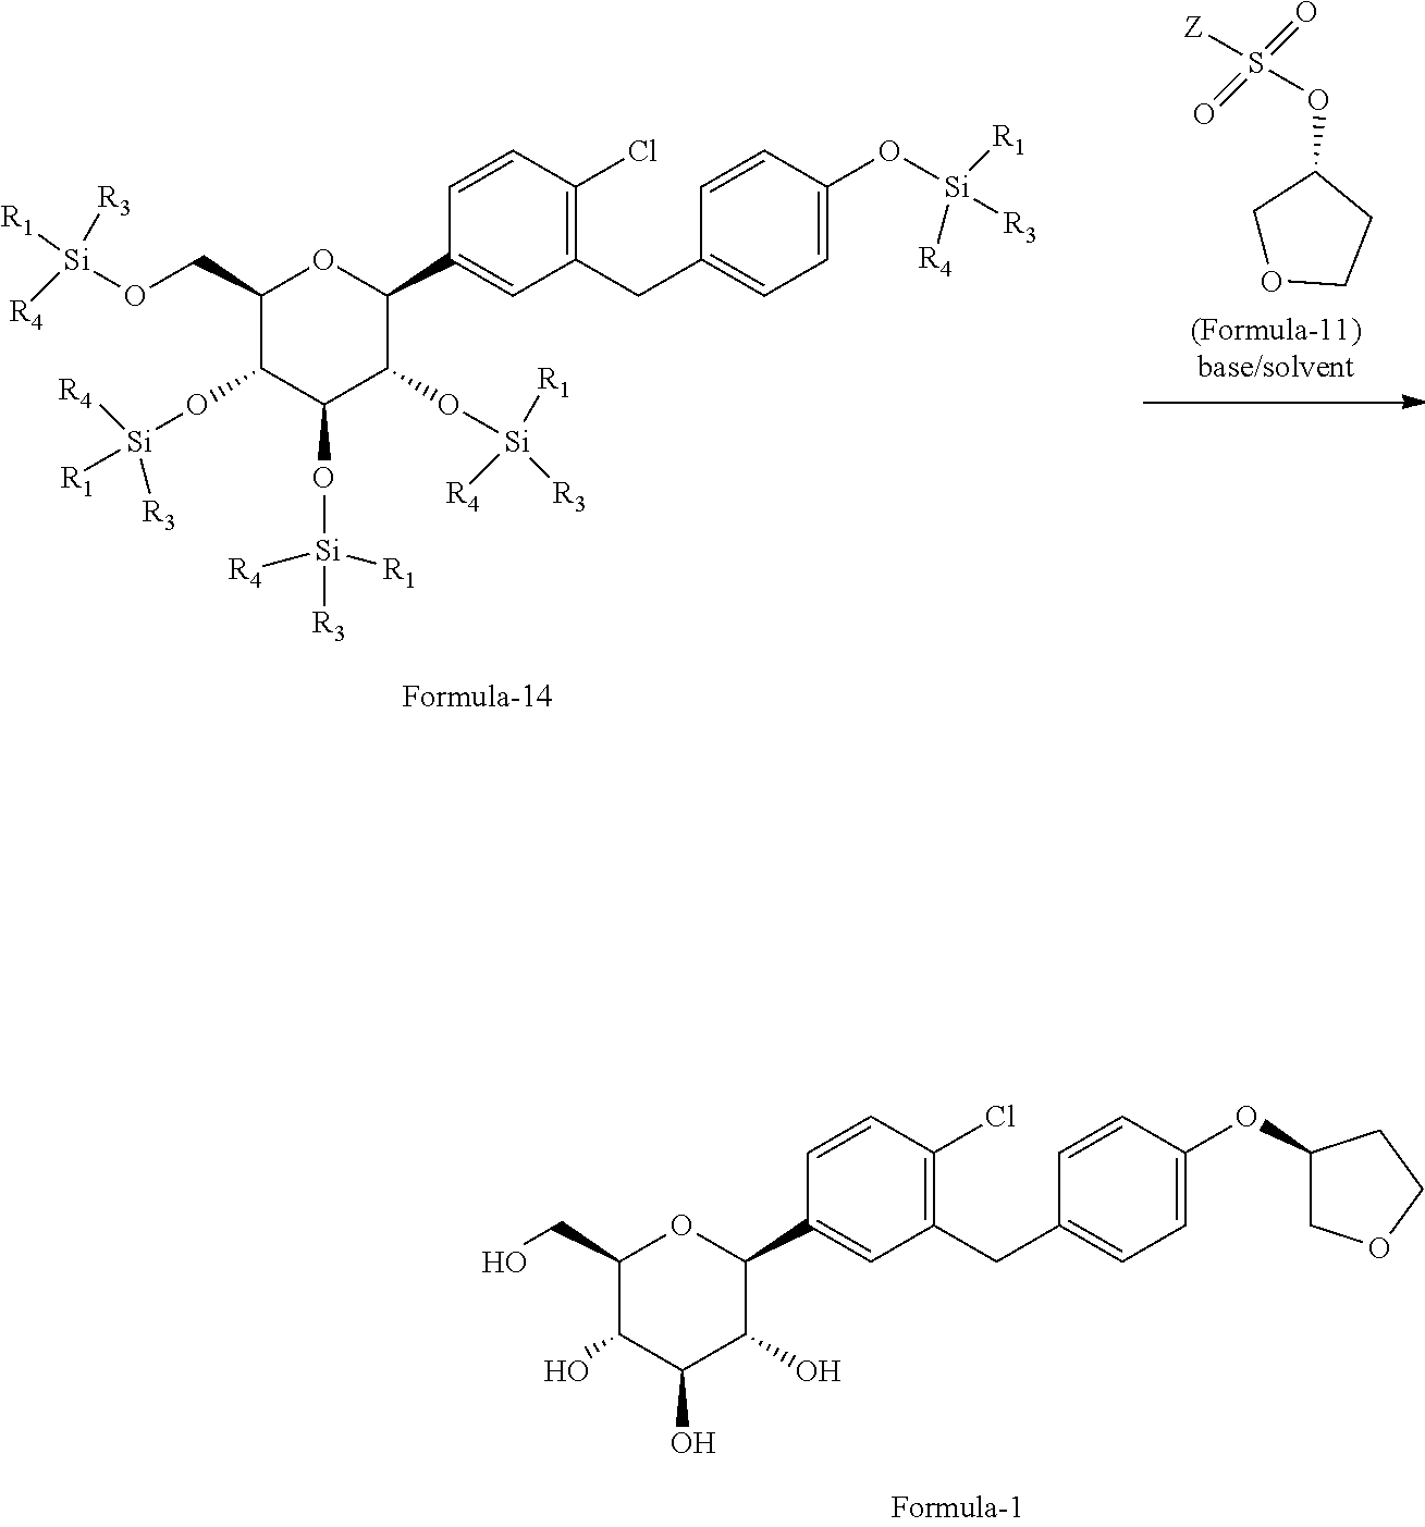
C1(CO[Si]([R1])([R3])[R4])C(O[Si]([R1])([R4])[R3])C(O[Si]([R1])([R4])[R3])C(O[Si]([R1])([R4])[R3])C(C2=CC(CC3=CC=C(O[Si]([R3])([R1])[R4])C=C3)=C(Cl)C=C2)O1.C1CC(OS(=O)(=O)[Z])CO1.C1(CO)C(O)C(O)C(O)C(C2=CC(CC3=CC=C(OC4COCC4)C=C3)=C(Cl)C=C2)O1
